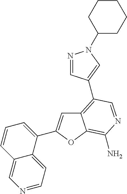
C12=C(C3=CN(C4CCCCC4)N=C3)C=NC(N)=C1OC(C1=CC=CC3=CN=CC=C13)=C2
